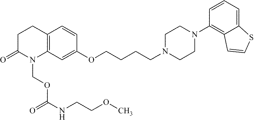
C12=C(C=C(OCCCCN3CCN(C4=C5C(=CC=C4)SC=C5)CC3)C=C1)N(COC(=O)NCCOC)C(=O)CC2
